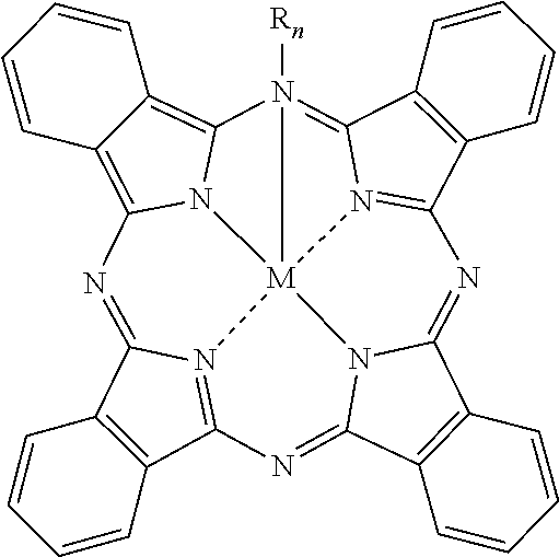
C12=C(C3=N4C1=NC1=C5C(=C6N1[M]417N4=C(C8=C(C4=N61[Rn])C=CC=C8)N=C1C4=C(C(=N3)N17)C=CC=C4)C=CC=C5)C=CC=C2
